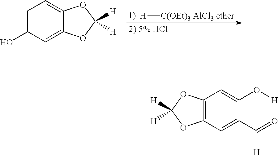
C1=C(O)C=C2C(=C1)OC([H])([H])O2.[H][C(OEt)3 AlCl3 ether].C1(O[H])=CC2=C(C=C1C(=O)[H])OC([H])([H])O2
